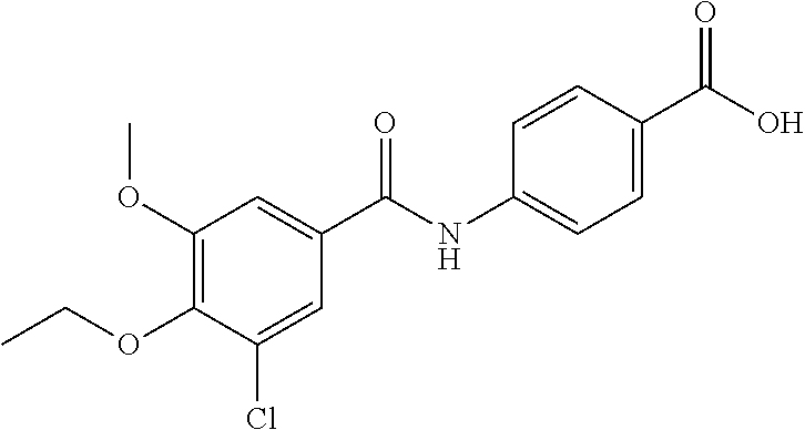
C1(OC)=C(OCC)C(Cl)=CC(C(NC2=CC=C(C(O)=O)C=C2)=O)=C1
